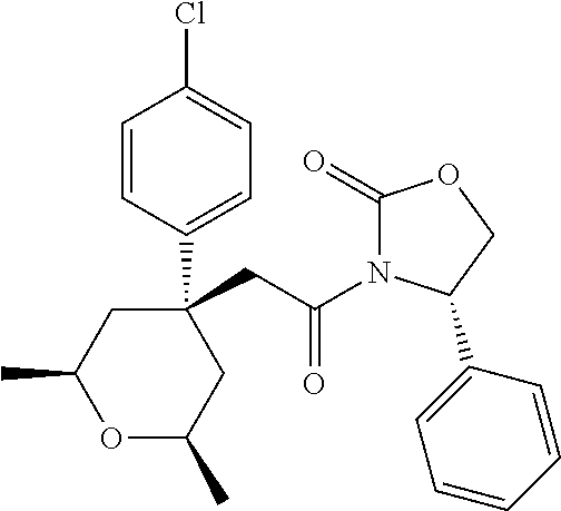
C1=CC(C2(CC(N3C(=O)OCC3C3=CC=CC=C3)=O)CC(C)OC(C)C2)=CC=C1Cl
